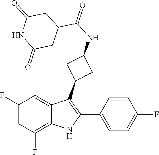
N1C(=O)CC(C(=O)NC2CC(C3=C(C4=CC=C(F)C=C4)NC4=C(F)C=C(F)C=C34)C2)CC1=O
